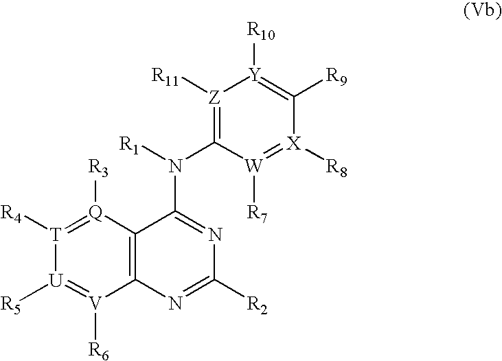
[T]1([R4])=[Q]([R3])C2=C([V]([R6])=[U]1[R5])N=C([R2])N=C2N(C1=[Z]([R11])[Y]([R10])=C([R9])[X]([R8])=[W]1[R7])[R1]
